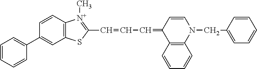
C1(C2=CC=CC=C2)=CC2=C(C=C1)[N+](C)=C(C=CC=C1C3=C(N(CC4=CC=CC=C4)C=C1)C=CC=C3)S2
